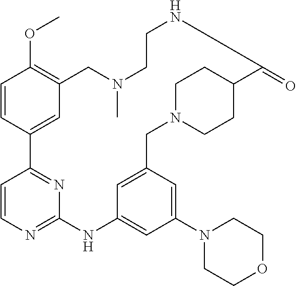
C1=CC2=CC(=C1OC)CN(C)CCNC(=O)C1CCN(CC3=CC(=CC(N4CCOCC4)=C3)NC3=NC=CC2=N3)CC1
